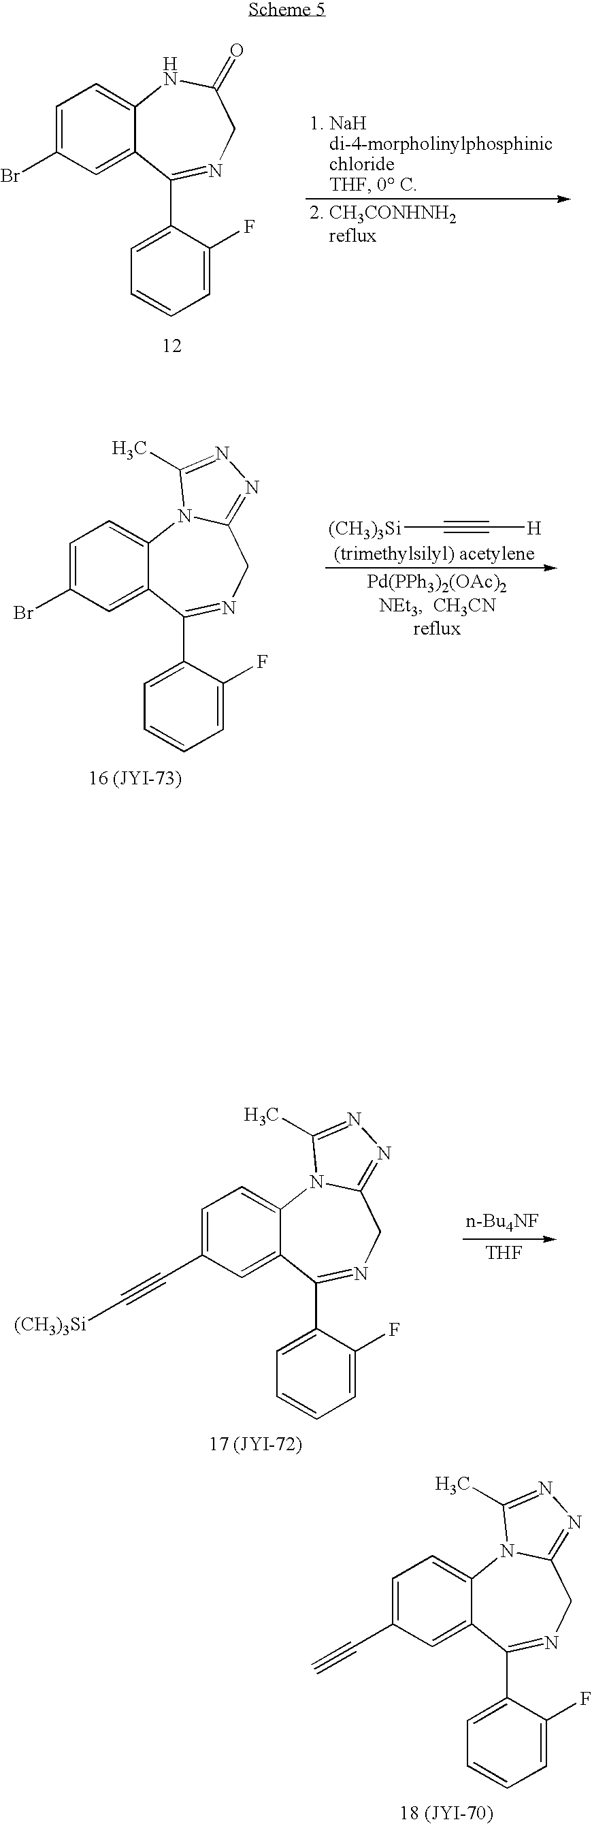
C1=C(C#C)C=C2C(=C1)N1C(=NN=C1C)CN=C2C1=CC=CC=C1F.C1=C(Br)C=C2C(=C1)N1C(=NN=C1C)CN=C2C1=CC=CC=C1F.[(CH3)3Si]C#C[H].C1=C(C#C[(CH3)3Si])C=C2C(=C1)N1C(=NN=C1C)CN=C2C1=CC=CC=C1F.[THF].C1=C(Br)C=C2C(=C1)NC(=O)CN=C2C1=CC=CC=C1F
